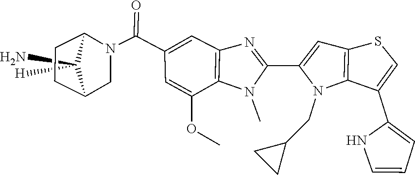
C12CCC(CN1C(C1=CC3=C(N(C)C(C4=CC5=C(N4CC4CC4)C(C4=CC=CN4)=CS5)=N3)C(OC)=C1)=O)C2(N)[H]
